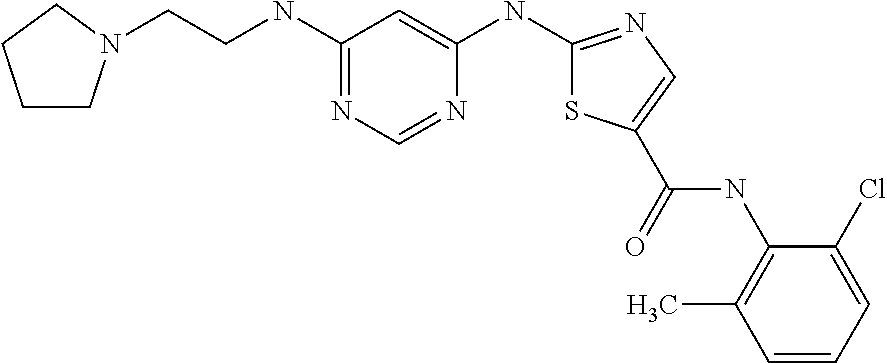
C1=CC=C(Cl)C(NC(=O)C2=CN=C(NC3=CC(NCCN4CCCC4)=NC=N3)S2)=C1C
